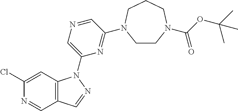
C1CN(C(OC(C)(C)C)=O)CCCN1C1=NC(N2C3=C(C=NC(Cl)=C3)C=N2)=CN=C1
